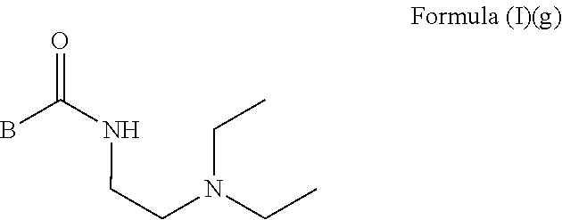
N(C(B)=O)CCN(CC)CC
